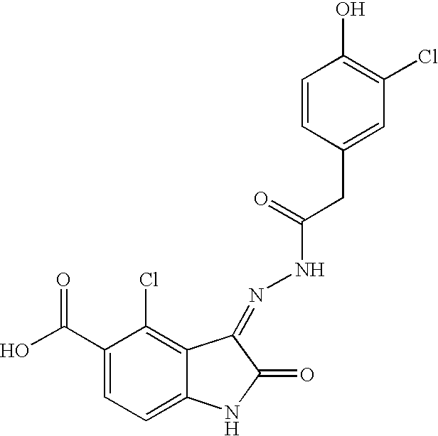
C1(C(O)=O)=CC=C2C(=C1Cl)C(=NNC(CC1=CC(Cl)=C(O)C=C1)=O)C(=O)N2
